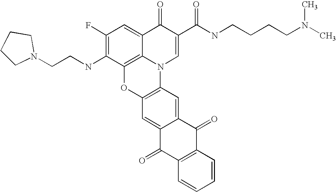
C1(F)=C(NCCN2CCCC2)C2=C3C(=C1)C(=O)C(C(NCCCCN(C)C)=O)=CN3C1=C(O2)C=C2C(=C1)C(=O)C1=C(C2=O)C=CC=C1
